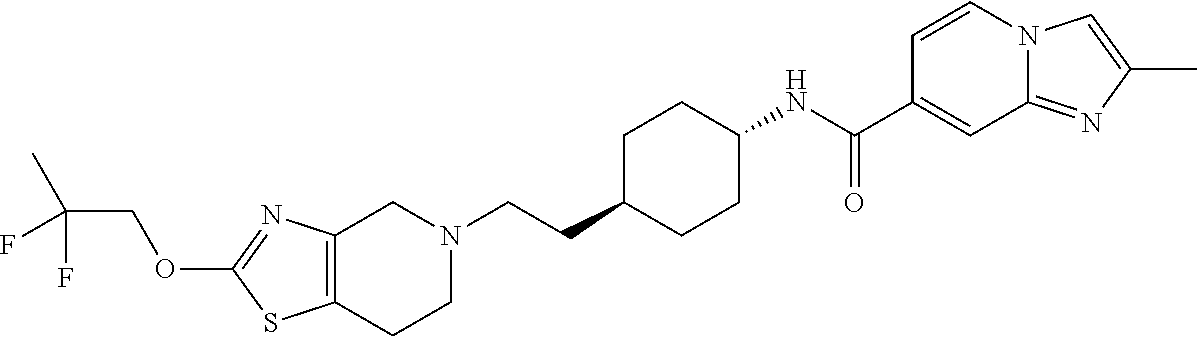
C12=C(CCN(CCC3CCC(NC(C4=CC5=NC(C)=CN5C=C4)=O)CC3)C1)SC(OCC(C)(F)F)=N2
